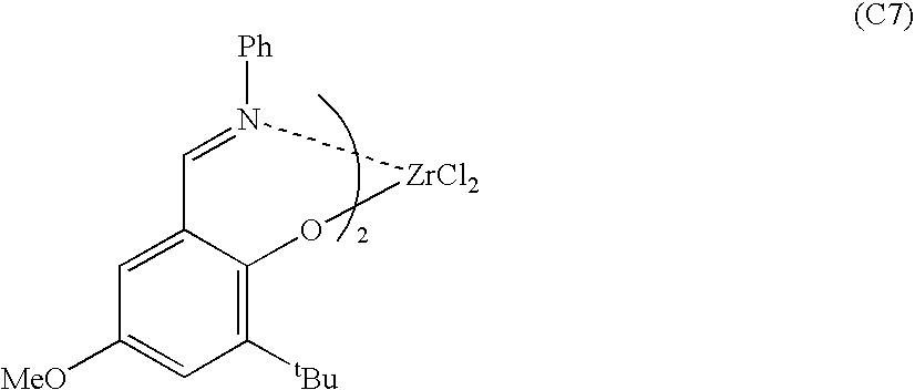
C1=C2C(=C([tBu])C=C1[MeO])O[ZrCl2]N([Ph])=C2
